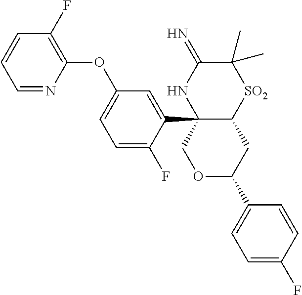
C12(C3=CC(OC4=C(F)C=CC=N4)=CC=C3F)C(CC(C3=CC=C(F)C=C3)OC1)[SO2]C(C)(C)C(=N)N2
